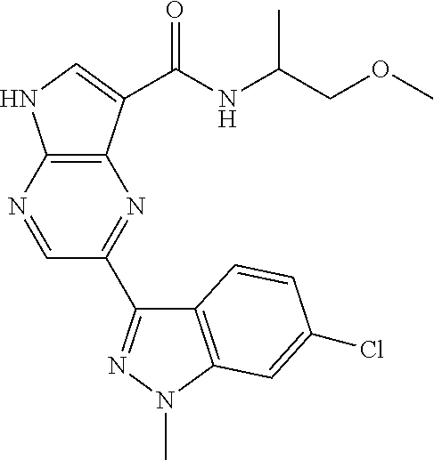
C1=NC2=C(N=C1C1=NN(C)C3=C1C=CC(Cl)=C3)C(C(NC(C)COC)=O)=CN2
